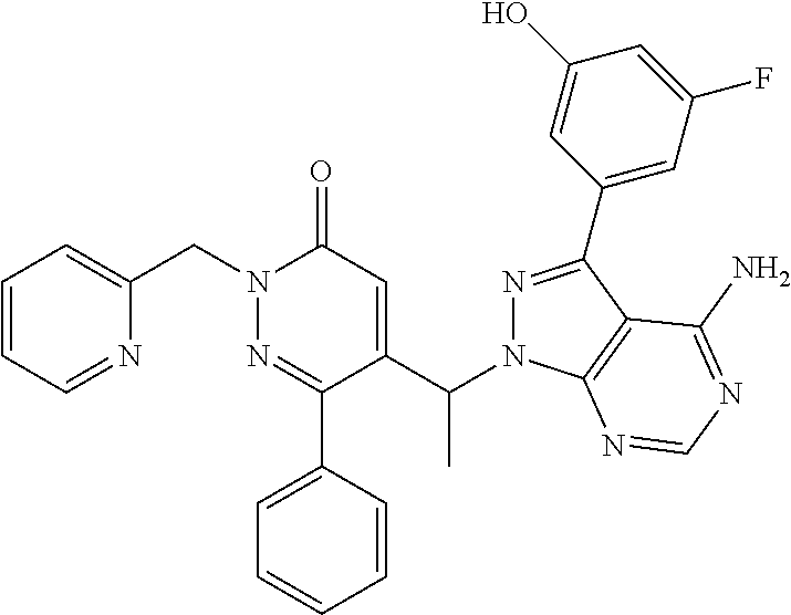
C1=C(CN2N=C(C3=CC=CC=C3)C(C(N3N=C(C4=CC(F)=CC(O)=C4)C4=C3N=CN=C4N)C)=CC2=O)N=CC=C1
